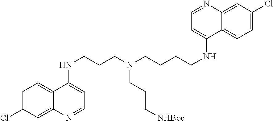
C1=C(Cl)C=C2C(=C1)C(NCCCN(CCCCNC1=CC=NC3=CC(Cl)=CC=C13)CCC[NHBoc])=CC=N2
